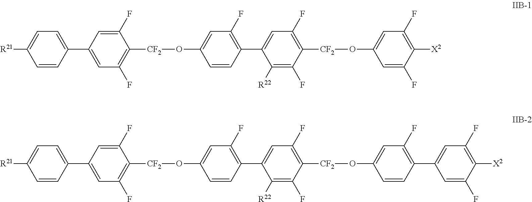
C1=C(F)C([X2])=C(F)C=C1O[CF2]C1=C(F)C=C(C2=C(F)C=C(O[CF2]C3=C(F)C=C(C4=CC=C([R21])C=C4)C=C3F)C=C2)C([R22])=C1F.C1=CC(C2=CC(F)=C([X2])C(F)=C2)=C(F)C=C1O[CF2]C1=C(F)C=C(C2=C(F)C=C(O[CF2]C3=C(F)C=C(C4=CC=C([R21])C=C4)C=C3F)C=C2)C([R22])=C1F
